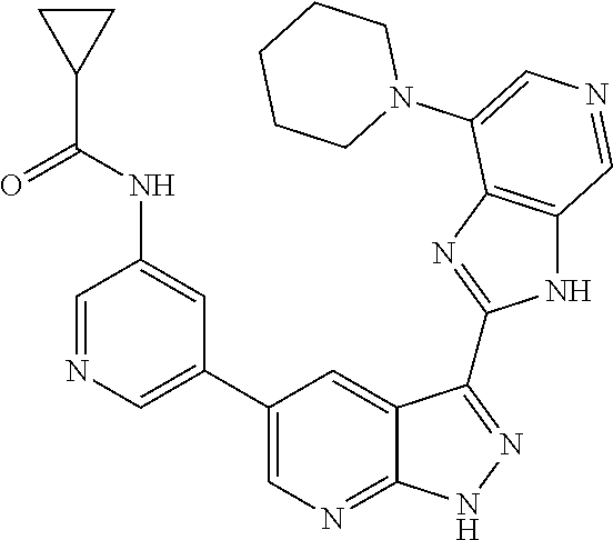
C1=NC=C(C2=CN=C3C(=C2)C(C2=NC4=C(N2)C=NC=C4N2CCCCC2)=NN3)C=C1NC(=O)C1CC1
